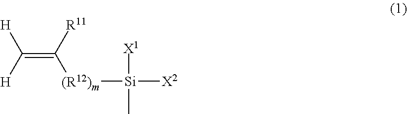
[(R12)m]([Si]([X2])([X1])C)C(=C([H])[H])[R11]
